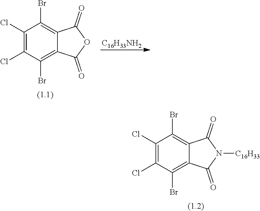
C1(Cl)=C(Cl)C(Br)=C2C(=C1Br)C(=O)N([C16H33])C2=O.C1(Cl)=C(Cl)C(Br)=C2C(=C1Br)C(=O)OC2=O.[C16H33NH2]
